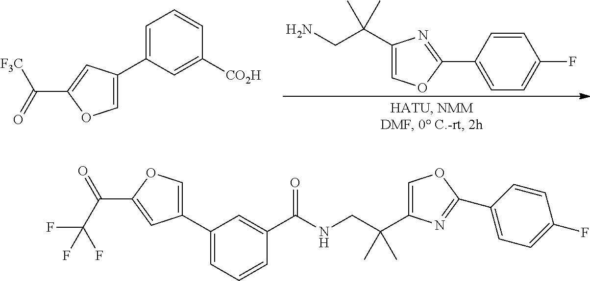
C1(C(CN)(C)C)=COC(C2=CC=C(F)C=C2)=N1.C(=O)([F3C])C1=CC(C2=CC=CC([CO2H])=C2)=CO1.C1(C2=CC=CC(C(=O)NCC(C)(C)C3=COC(C4=CC=C(F)C=C4)=N3)=C2)=COC(C(=O)C(F)(F)F)=C1
